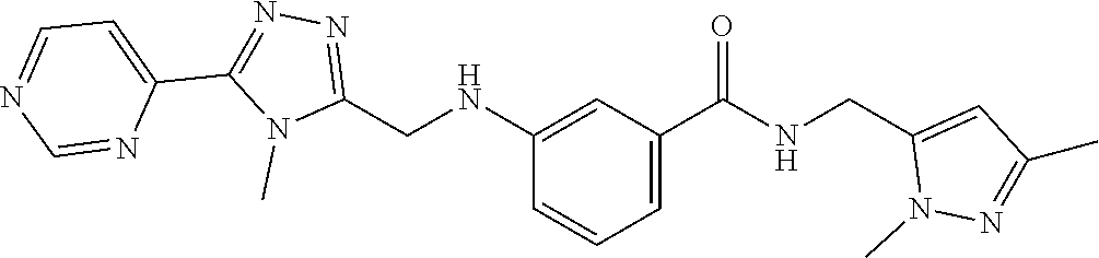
C1(NCC2=NN=C(C3=CC=NC=N3)N2C)=CC(C(NCC2=CC(C)=NN2C)=O)=CC=C1
